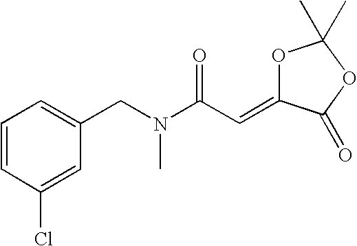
C1=CC(Cl)=CC(CN(C)C(C=C2OC(C)(C)OC2=O)=O)=C1
